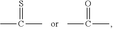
C(C)(C)=S.C(C)(C)=O
